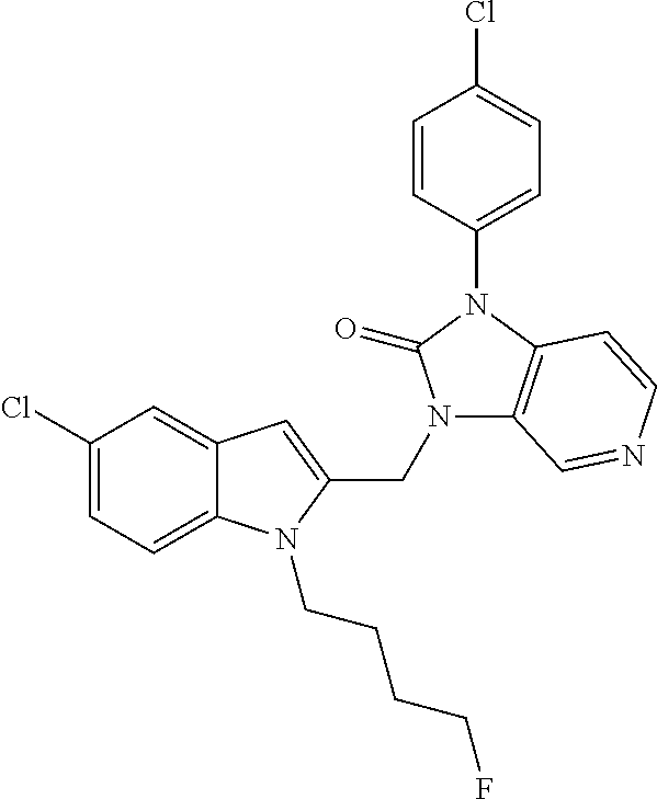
C12=CC(Cl)=CC=C1N(CCCCF)C(CN1C3=C(N(C4=CC=C(Cl)C=C4)C1=O)C=CN=C3)=C2
